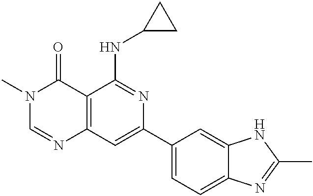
C12=C(C=C(C3=CC=C4C(=C3)NC(C)=N4)N=C1NC1CC1)N=CN(C)C2=O
